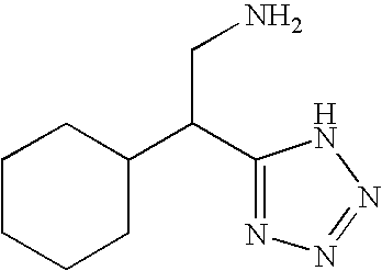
C1(C(C2=NN=NN2)CN)CCCCC1
